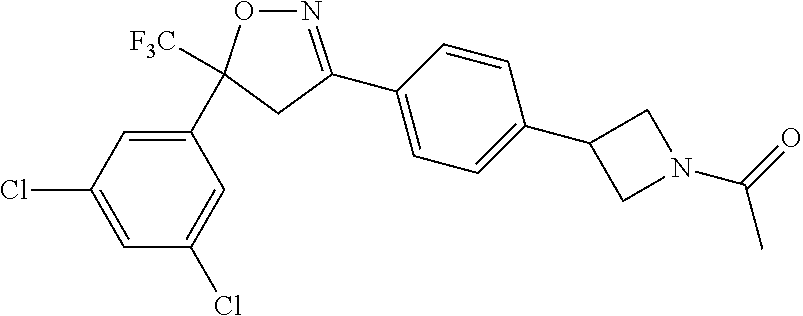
N1=C(C2=CC=C(C3CN(C(C)=O)C3)C=C2)CC([F3C])(C2=CC(Cl)=CC(Cl)=C2)O1
